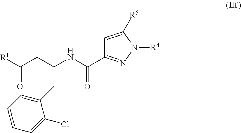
[R1]C(CC(NC(=O)C1=NN([R4])C([R5])=C1)CC1=CC=CC=C1Cl)=O
